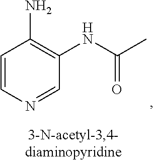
N(C(=O)C)C1=C(N)C=CN=C1
